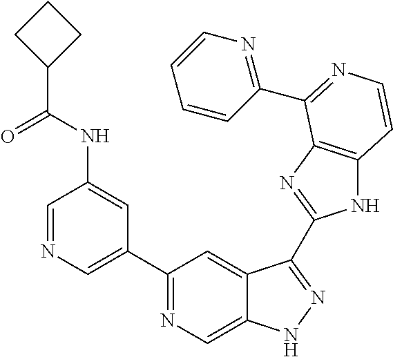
C1=NC=C(C2=NC=C3C(=C2)C(C2=NC4=C(N2)C=CN=C4C2=NC=CC=C2)=NN3)C=C1NC(C1CCC1)=O
